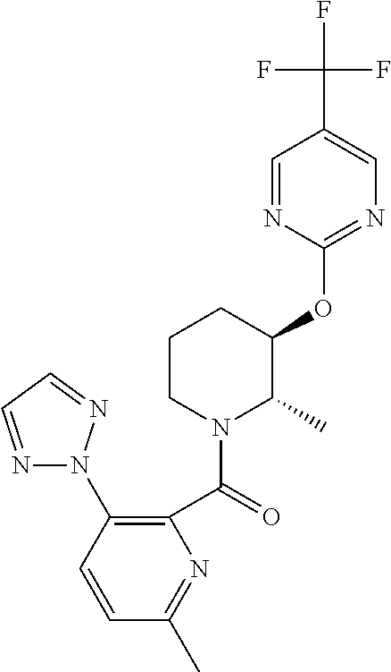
C1(OC2C(C)N(C(=O)C3=C(N4N=CC=N4)C=CC(C)=N3)CCC2)=NC=C(C(F)(F)F)C=N1
